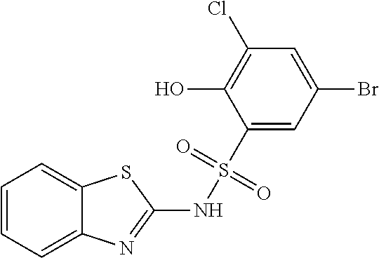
C1(Cl)=C(O)C(S(NC2=NC3=CC=CC=C3S2)(=O)=O)=CC(Br)=C1
